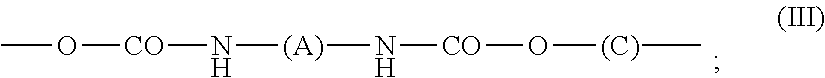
CO[CO]N[(A)]N[CO]O[(C)]C
